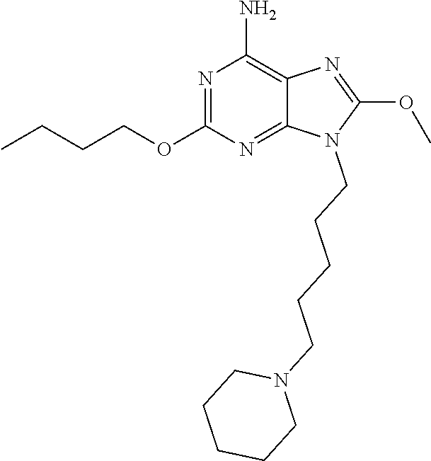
N1=C(OCCCC)N=C2C(=C1N)N=C(OC)N2CCCCCN1CCCCC1
